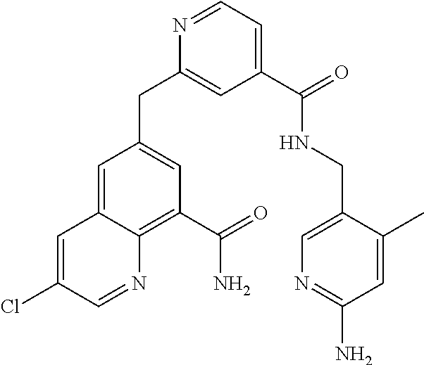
C1=C2C(=C(C(=O)N)C=C1CC1=CC(C(=O)NCC3=CN=C(N)C=C3C)=CC=N1)N=CC(Cl)=C2
